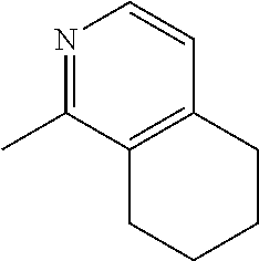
N1=C(C)C2=C(C=C1)CCCC2
